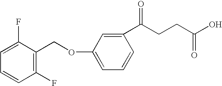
C1(F)=C(COC2=CC=CC(C(CCC(O)=O)=O)=C2)C(F)=CC=C1
